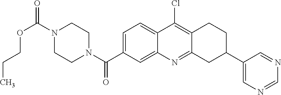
N1(C(OCCC)=O)CCN(C(=O)C2=CC=C3C(=C2)N=C2C(=C3Cl)CCC(C3=CN=CN=C3)C2)CC1
